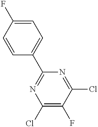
C1=CC(C2=NC(Cl)=C(F)C(Cl)=N2)=CC=C1F
